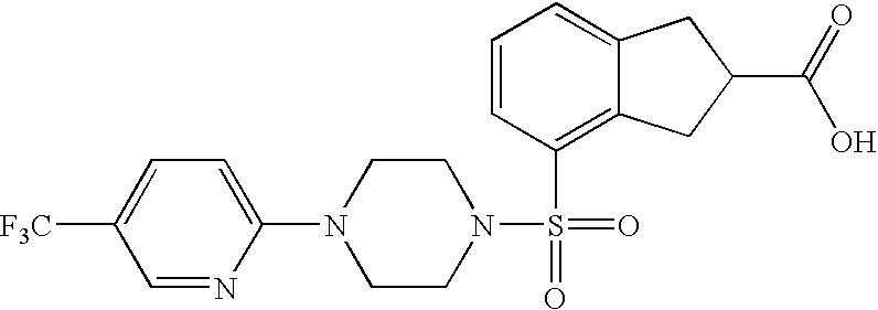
C1=NC(N2CCN(S(=O)(=O)C3=C4C(=CC=C3)CC(C(O)=O)C4)CC2)=CC=C1[F3C]
